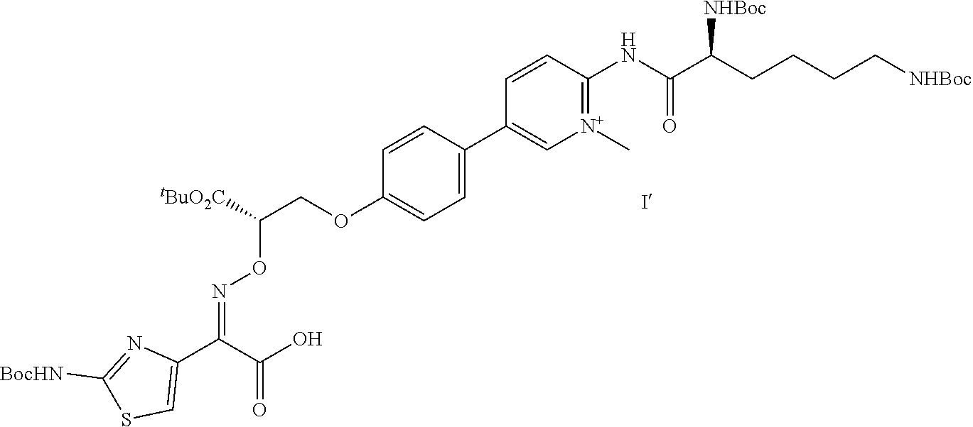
C1(C2=CC=C(OCC(ON=C(C3=CSC([BocHN])=N3)C(O)=O)[tBuO2C])C=C2)=C[N+](C)=C(NC(C(CCCC[NHBoc])[NHBoc])=O)C=C1
